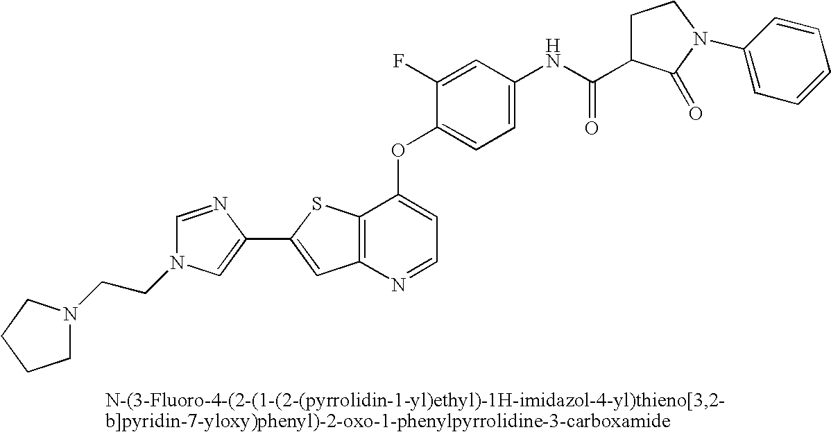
C12=C(N=CC=C1OC1=CC=C(NC(=O)C3CCN(C4=CC=CC=C4)C3=O)C=C1F)C=C(C1=CN(CCN3CCCC3)C=N1)S2
